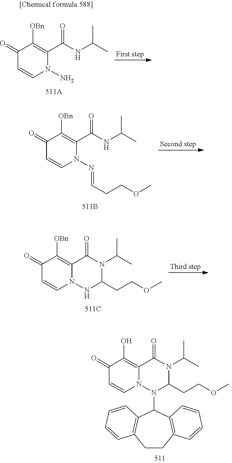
C1(=O)C=CN(N)C(C(NC(C)C)=O)=C1[OBn].C1(=O)C=CN(N=CCCOC)C(C(NC(C)C)=O)=C1[OBn].C1(=O)C=CN2C(=C1[OBn])C(=O)N(C(C)C)C(CCOC)N2.C1(=O)C=CN2C(=C1O)C(=O)N(C(C)C)C(CCOC)N2C1C2=C(CCC3=C1C=CC=C3)C=CC=C2
